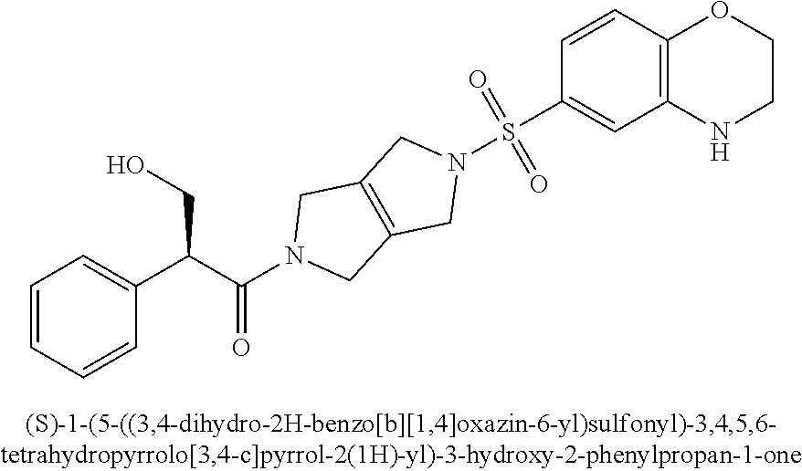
C1=CC=CC(C(C(N2CC3=C(C2)CN(S(C2=CC4=C(C=C2)OCCN4)(=O)=O)C3)=O)CO)=C1
